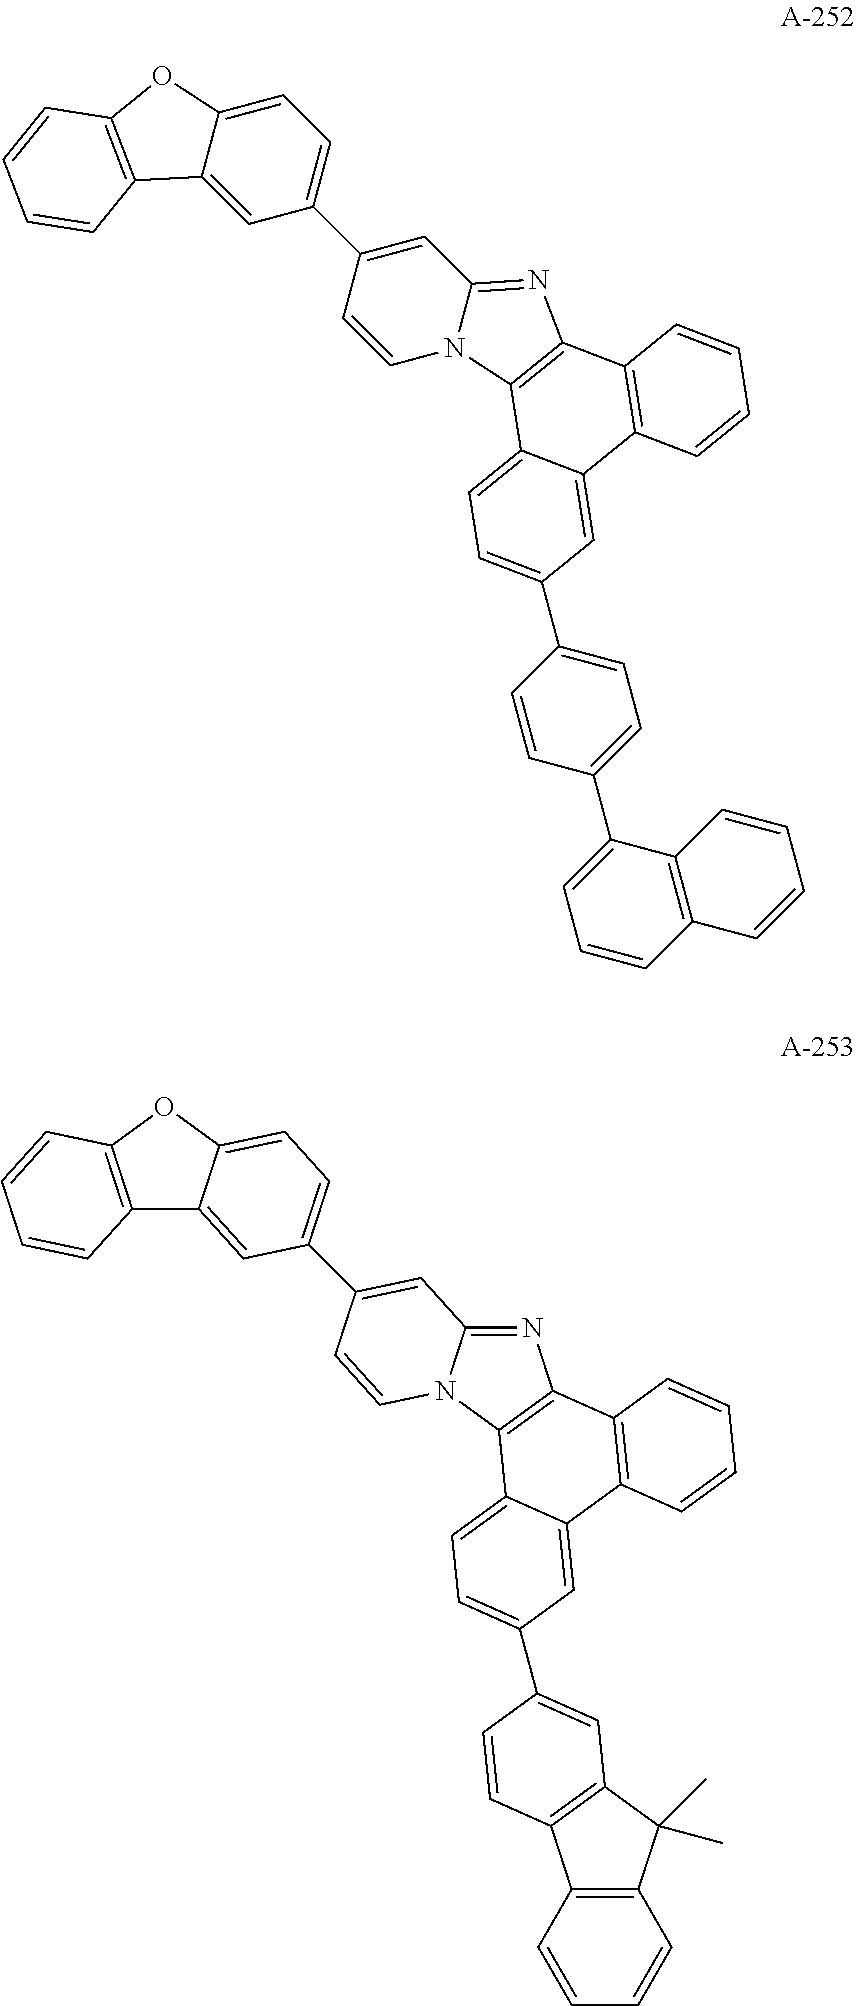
C1(C2=CC3=NC4=C(N3C=C2)C2=CC=C(C3=CC=C(C5=CC=CC6=C5C=CC=C6)C=C3)C=C2C2=C4C=CC=C2)=CC=C2C(=C1)C1=C(O2)C=CC=C1.C12=C(OC3=CC=C(C4=CC5=NC6=C(N5C=C4)C4=CC=C(C5=CC7=C(C8=C(C=CC=C8)C7(C)C)C=C5)C=C4C4=C6C=CC=C4)C=C13)C=CC=C2
